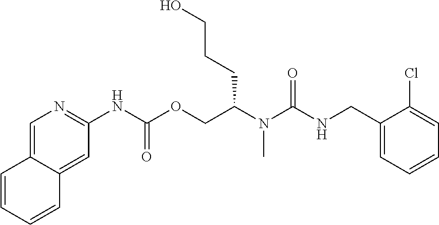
C1(Cl)=CC=CC=C1CNC(N(C(COC(NC1=NC=C2C(=C1)C=CC=C2)=O)CCCO)C)=O
